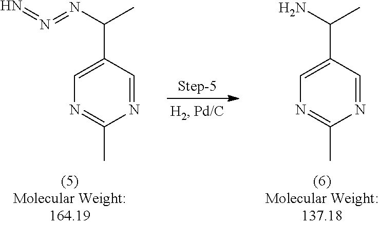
N1=CC(C(C)N=N=N)=CN=C1C.N1=CC(C(C)N)=CN=C1C
